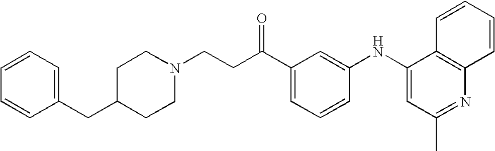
C1(NC2=CC(C)=NC3=C2C=CC=C3)=CC(C(CCN2CCC(CC3=CC=CC=C3)CC2)=O)=CC=C1
